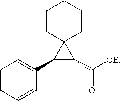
C1=CC=CC(C2C(C([OEt])=O)C23CCCCC3)=C1
